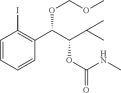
C1=CC=CC(C(C(C(C)C)OC(=O)NC)OCOC)=C1I
